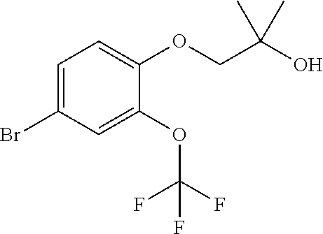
C1=C(Br)C=C(OC(F)(F)F)C(OCC(O)(C)C)=C1
